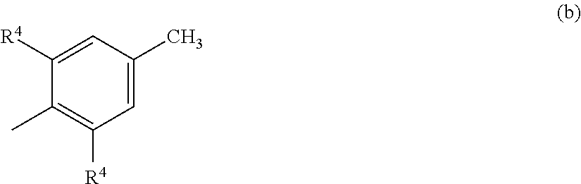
C1=C(C)C=C([R4])C(C)=C1[R4]
